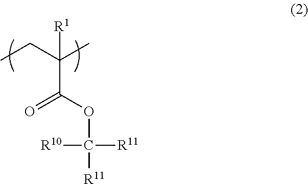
CCC(C)(C(OC([R11])([R11])[R10])=O)[R1]
